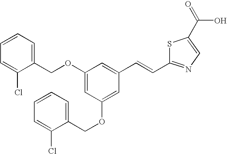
C1(COC2=CC(OCC3=CC=CC=C3Cl)=CC(C=CC3=NC=C(C(=O)O)S3)=C2)=CC=CC=C1Cl
